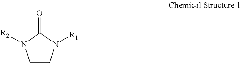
C1CN([R1])C(=O)N1[R2]
